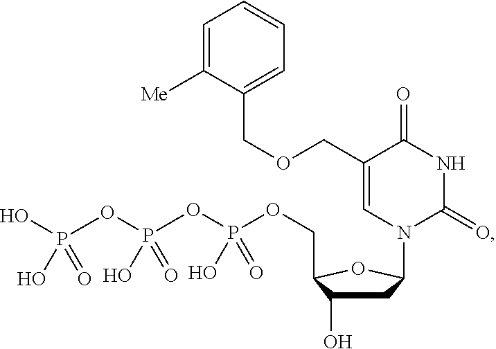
C1=C([Me])C(COCC2=CN(C3CC(O)C(COP(OP(OP(O)(O)=O)(O)=O)(O)=O)O3)C(=O)NC2=O)=CC=C1
